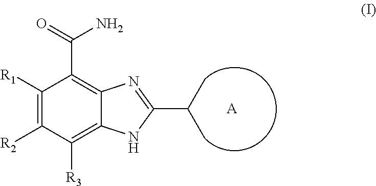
C1([R1])=C([R2])C([R3])=C2C(=C1C(=O)N)N=C(C(C)C)N2.[A]
